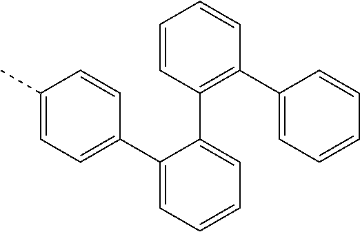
C1(C2=CC=CC=C2C2=CC=C(C)C=C2)=C(C2=CC=CC=C2)C=CC=C1
